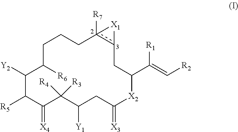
C1([Y2])C([R5])C(=[X4])C([R4])([R3])C([Y1])CC(=[X3])[X2]C(C(=C[R2])[R1])Cc2c([R7])(CCCC1[R6])[X1]2
